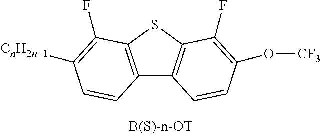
C12=C(SC3=C1C=CC(O[CF3])=C3F)C(F)=C([CnH2n+1])C=C2
